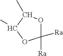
C1([Ra])([Ra])OC(C)C(C)O1
